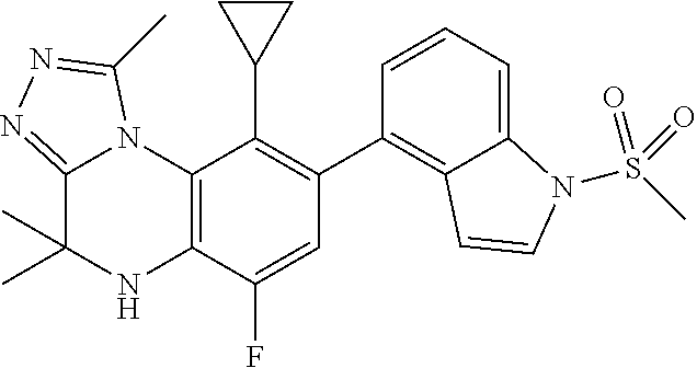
C1(C2=C3C(=CC=C2)N(S(C)(=O)=O)C=C3)=C(C2CC2)C2=C(C(F)=C1)NC(C)(C)C1=NN=C(C)N21
